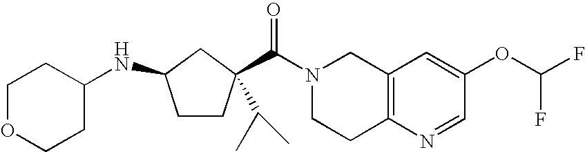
N1(C(=O)C2(C(C)C)CCC(NC3CCOCC3)C2)CCC2=C(C1)C=C(OC(F)F)C=N2
